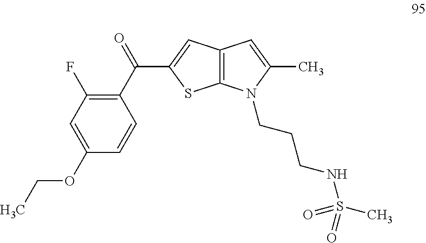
C1=CC(OCC)=CC(F)=C1C(=O)C1=CC2=C(S1)N(CCCNS(C)(=O)=O)C(C)=C2
